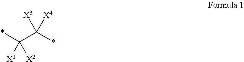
[X3]C(*)(C(*)([X2])[X1])[X4]
